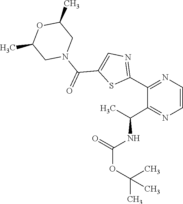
O=C(OC(C)(C)C)NC(C)C1=NC=CN=C1C1=NC=C(C(=O)N2CC(C)OC(C)C2)S1
